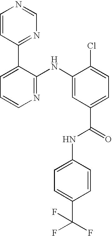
C1=CC(C2=CC=CN=C2NC2=CC(C(NC3=CC=C(C(F)(F)F)C=C3)=O)=CC=C2Cl)=NC=N1
